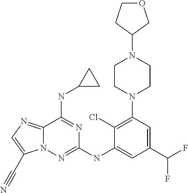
N12C(=NC=C1C#N)C(NC1CC1)=NC(NC1=CC(C(F)F)=CC(N3CCN(C4COCC4)CC3)=C1Cl)=N2
